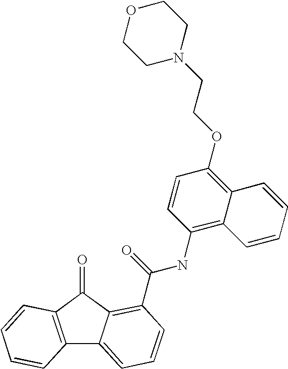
C12=C(C(=O)C3=C(C(=O)NC4=C5C(=C(OCCN6CCOCC6)C=C4)C=CC=C5)C=CC=C13)C=CC=C2
